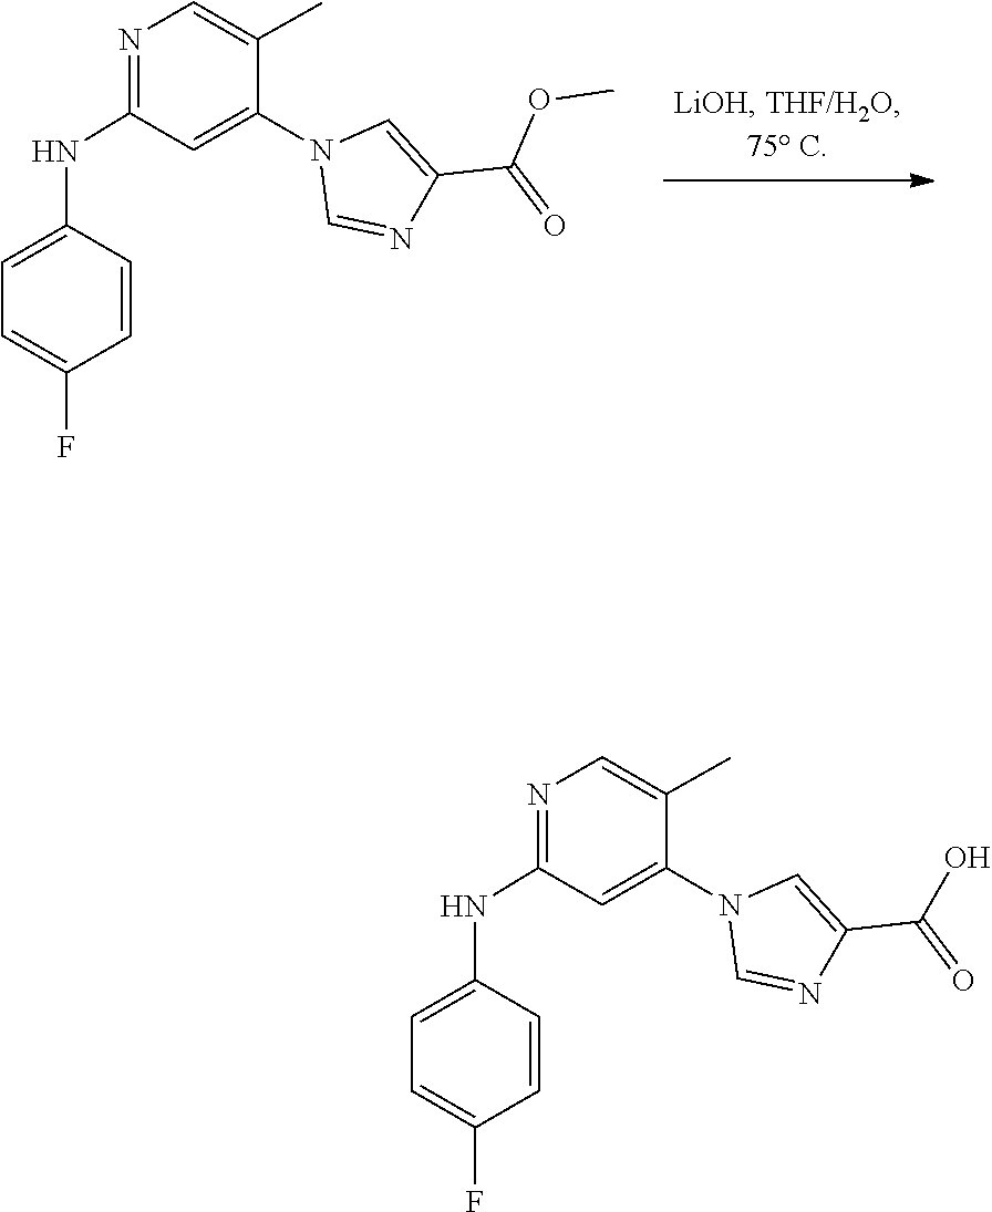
N1(C2=CC(NC3=CC=C(F)C=C3)=NC=C2C)C=NC(C(=O)OC)=C1.N1(C2=CC(NC3=CC=C(F)C=C3)=NC=C2C)C=NC(C(O)=O)=C1
